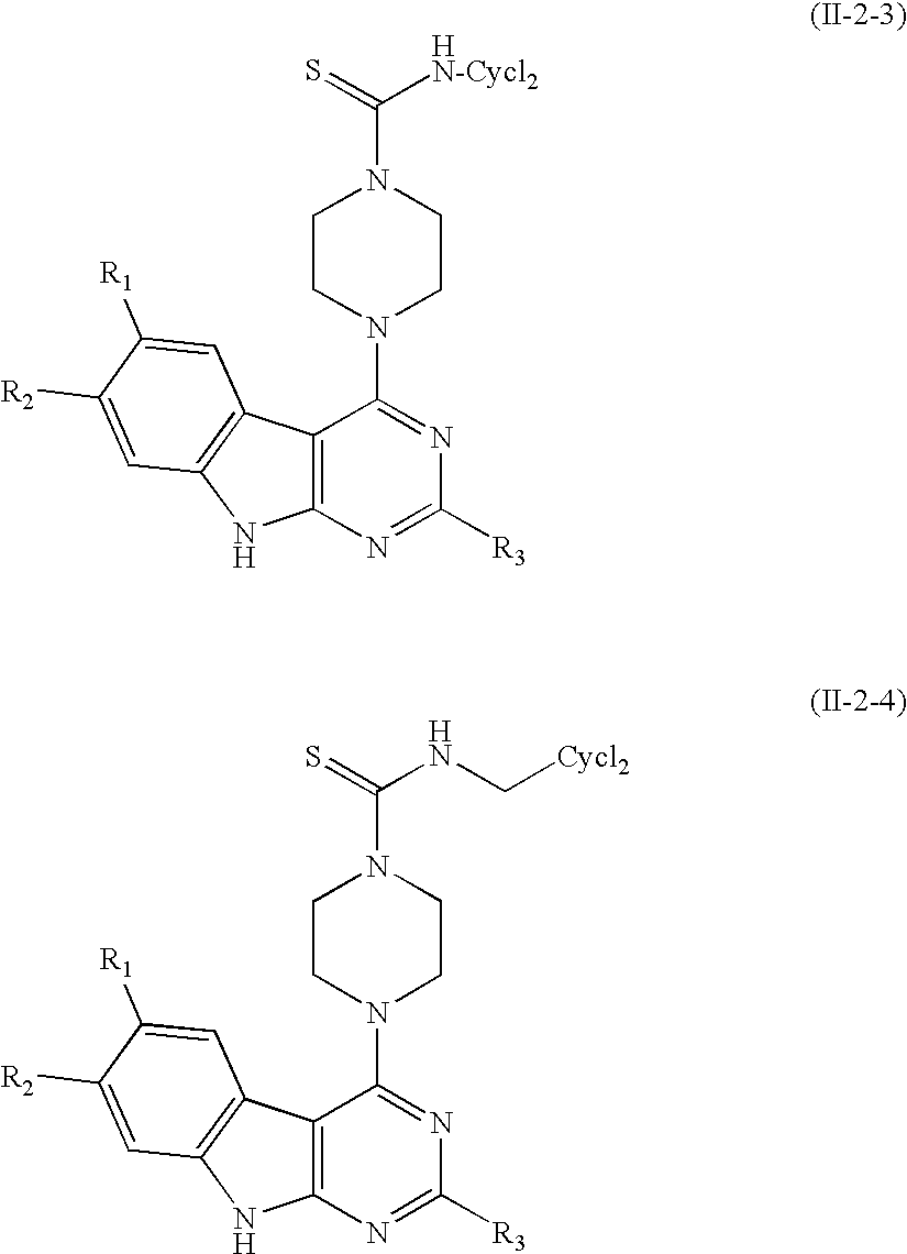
C12=C(N=C([R3])N=C1N1CCN(C(=S)[HN-Cycl2])CC1)NC1=C2C=C([R1])C([R2])=C1.C12=C(N=C([R3])N=C1N1CCN(C(=S)NC[Cycl2])CC1)NC1=C2C=C([R1])C([R2])=C1
